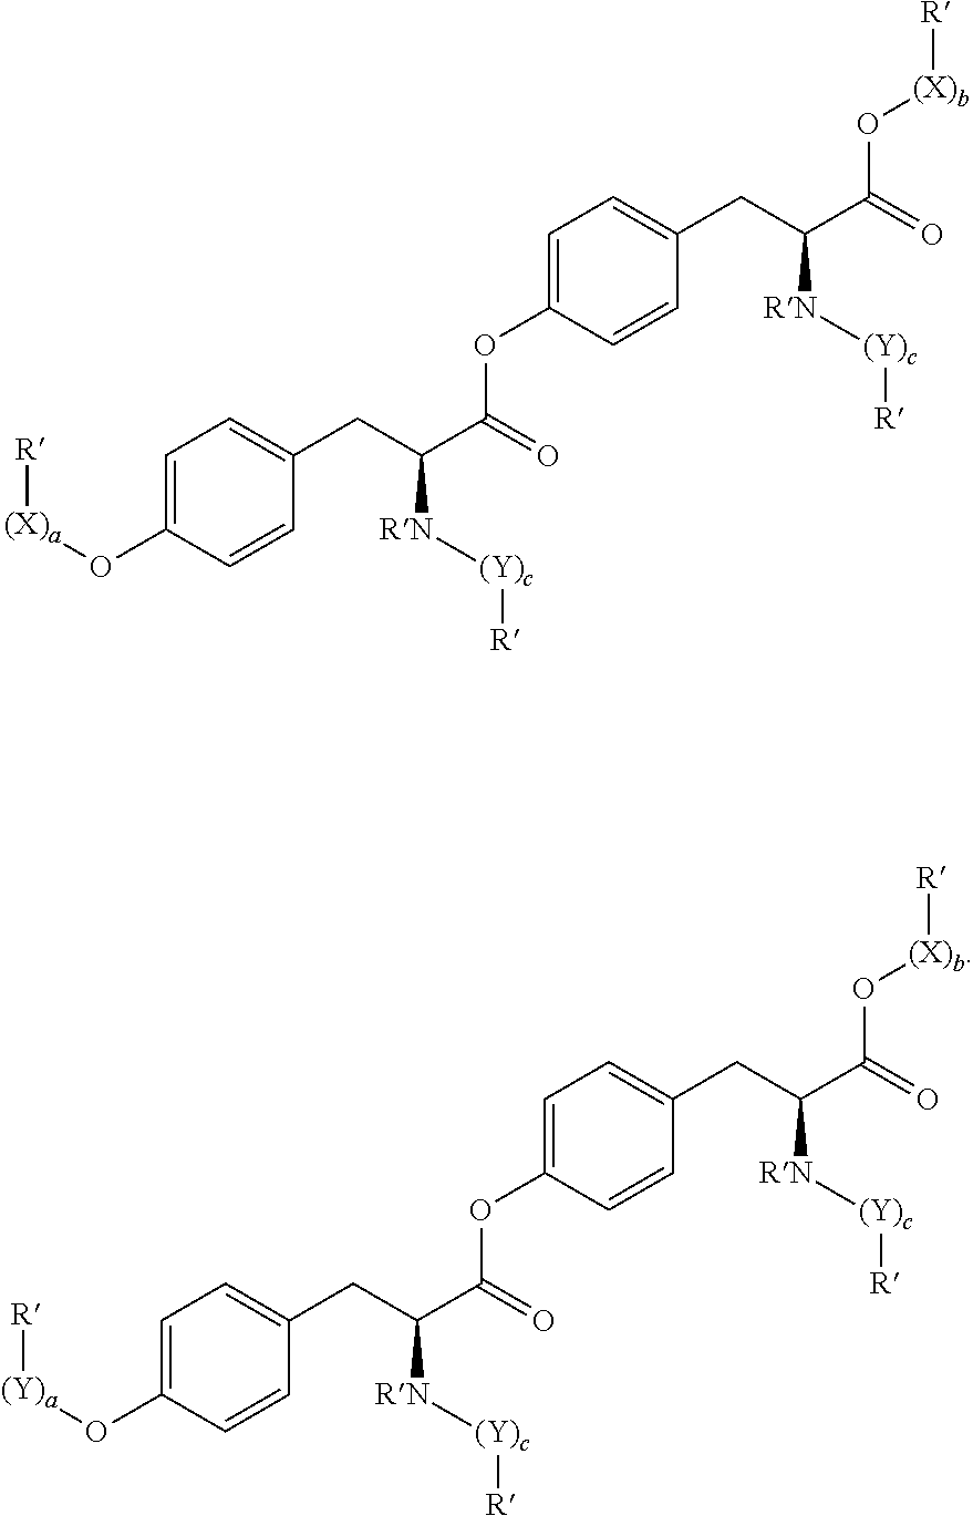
C1=C(O[(X)a][R])C=CC(CC(C(=O)OC2=CC=C(CC(C(=O)O[(X)b][R])[RN][(Y)c][R])C=C2)[RN][(Y)c][R])=C1.C1=C(O[(Y)a][R])C=CC(CC(C(=O)OC2=CC=C(CC(C(=O)O[(X)b][R])[RN][(Y)c][R])C=C2)[RN][(Y)c][R])=C1
